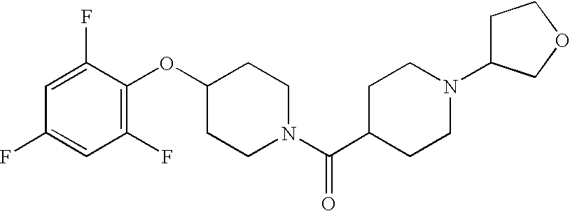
C1(OC2=C(F)C=C(F)C=C2F)CCN(C(C2CCN(C3CCOC3)CC2)=O)CC1
